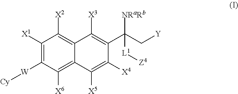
C1([X1])=C([W][Cy])C([X6])=C2C(=C1[X2])C([X3])=C(C(C[Y])([L1][Z4])[NRaRb])C([X4])=C2[X5]
